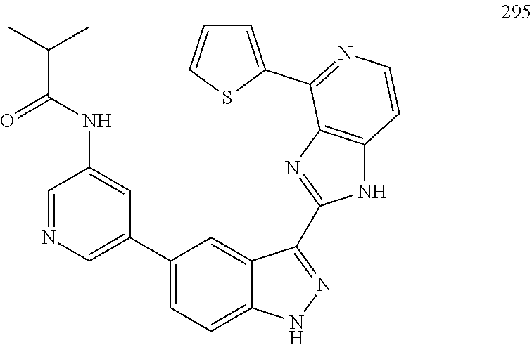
C1=NC=C(C2=CC=C3C(=C2)C(C2=NC4=C(N2)C=CN=C4C2=CC=CS2)=NN3)C=C1NC(=O)C(C)C
